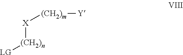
[(CH2)m]([X][(CH2)n][LG])[Y]
